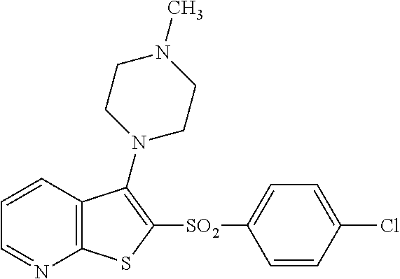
C1=CC2=C(N=C1)SC([SO2]C1=CC=C(Cl)C=C1)=C2N1CCN(C)CC1
